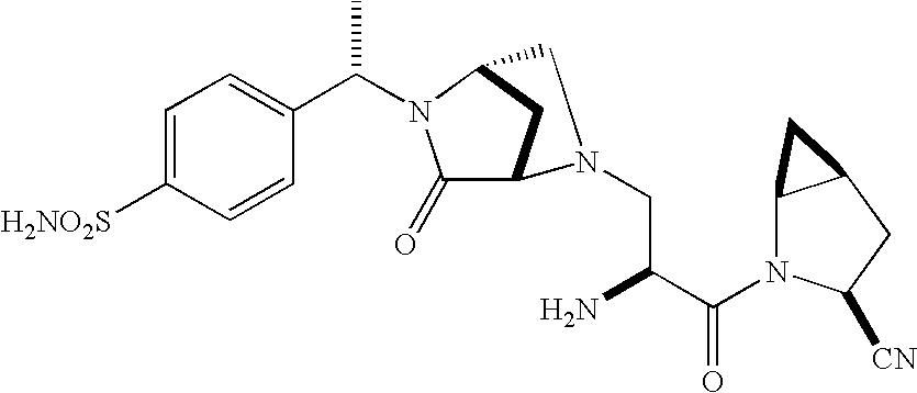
C1([H2NO2S])=CC=C(C(N2C(=O)C3CC2CN3CC(N)C(N2C3C(CC2[CN])C3)=O)C)C=C1
